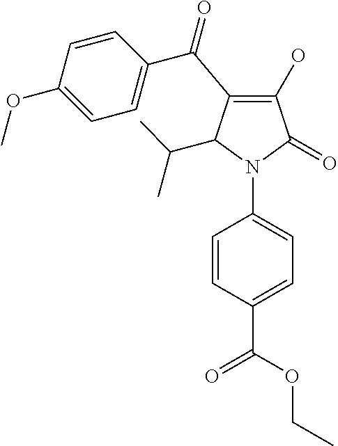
C1(O)=C(C(C2=CC=C(OC)C=C2)=O)C(C(C)C)N(C2=CC=C(C(OCC)=O)C=C2)C1=O
